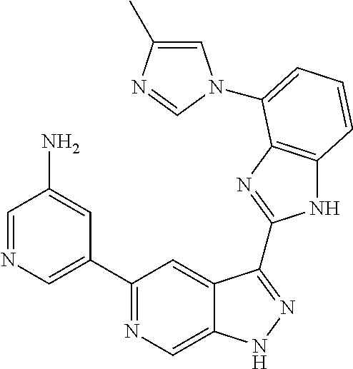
C1=NC=C(C2=NC=C3C(=C2)C(C2=NC4=C(N2)C=CC=C4N2C=C(C)N=C2)=NN3)C=C1N
